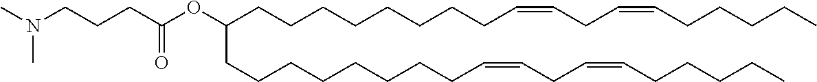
C(CCC(OC(CCCCCCCCC=CCC=CCCCCC)CCCCCCCCC=CCC=CCCCCC)=O)N(C)C
